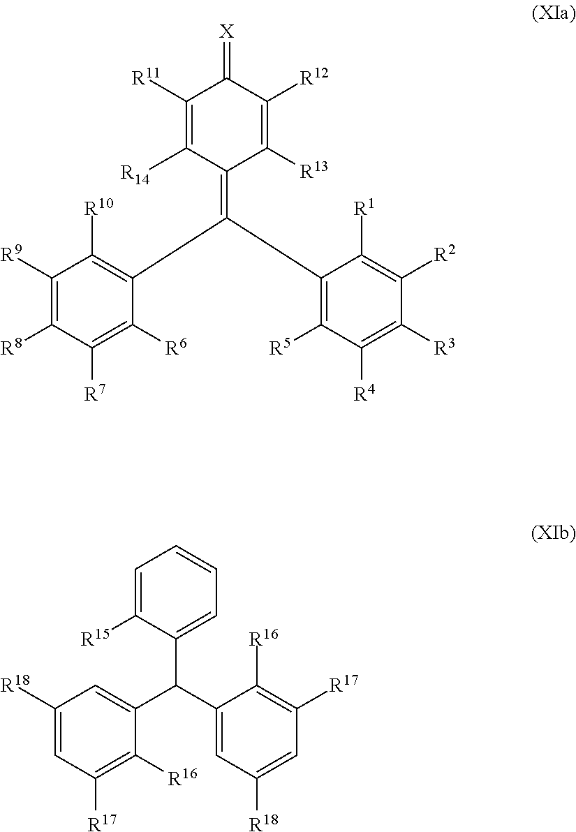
C1([R11])=C([R14])C(=C(C2=C([R5])C([R4])=C([R3])C([R2])=C2[R1])C2=C([R10])C([R9])=C([R8])C([R7])=C2[R6])C([R13])=C([R12])C1=[X].C1=C([R15])C(C(C2=CC([R18])=CC([R17])=C2[R16])C2=CC([R18])=CC([R17])=C2[R16])=CC=C1
